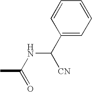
CC(=O)NC([CN])C1=CC=CC=C1
